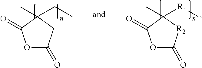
O1C(=O)[R2]C(C)([R1]C)C1=O.O1C(=O)CC(C)(CC)C1=O
